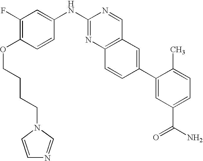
C1(NC2=CC(F)=C(OCCCCN3C=NC=C3)C=C2)=NC2=C(C=N1)C=C(C1=CC(C(N)=O)=CC=C1C)C=C2
